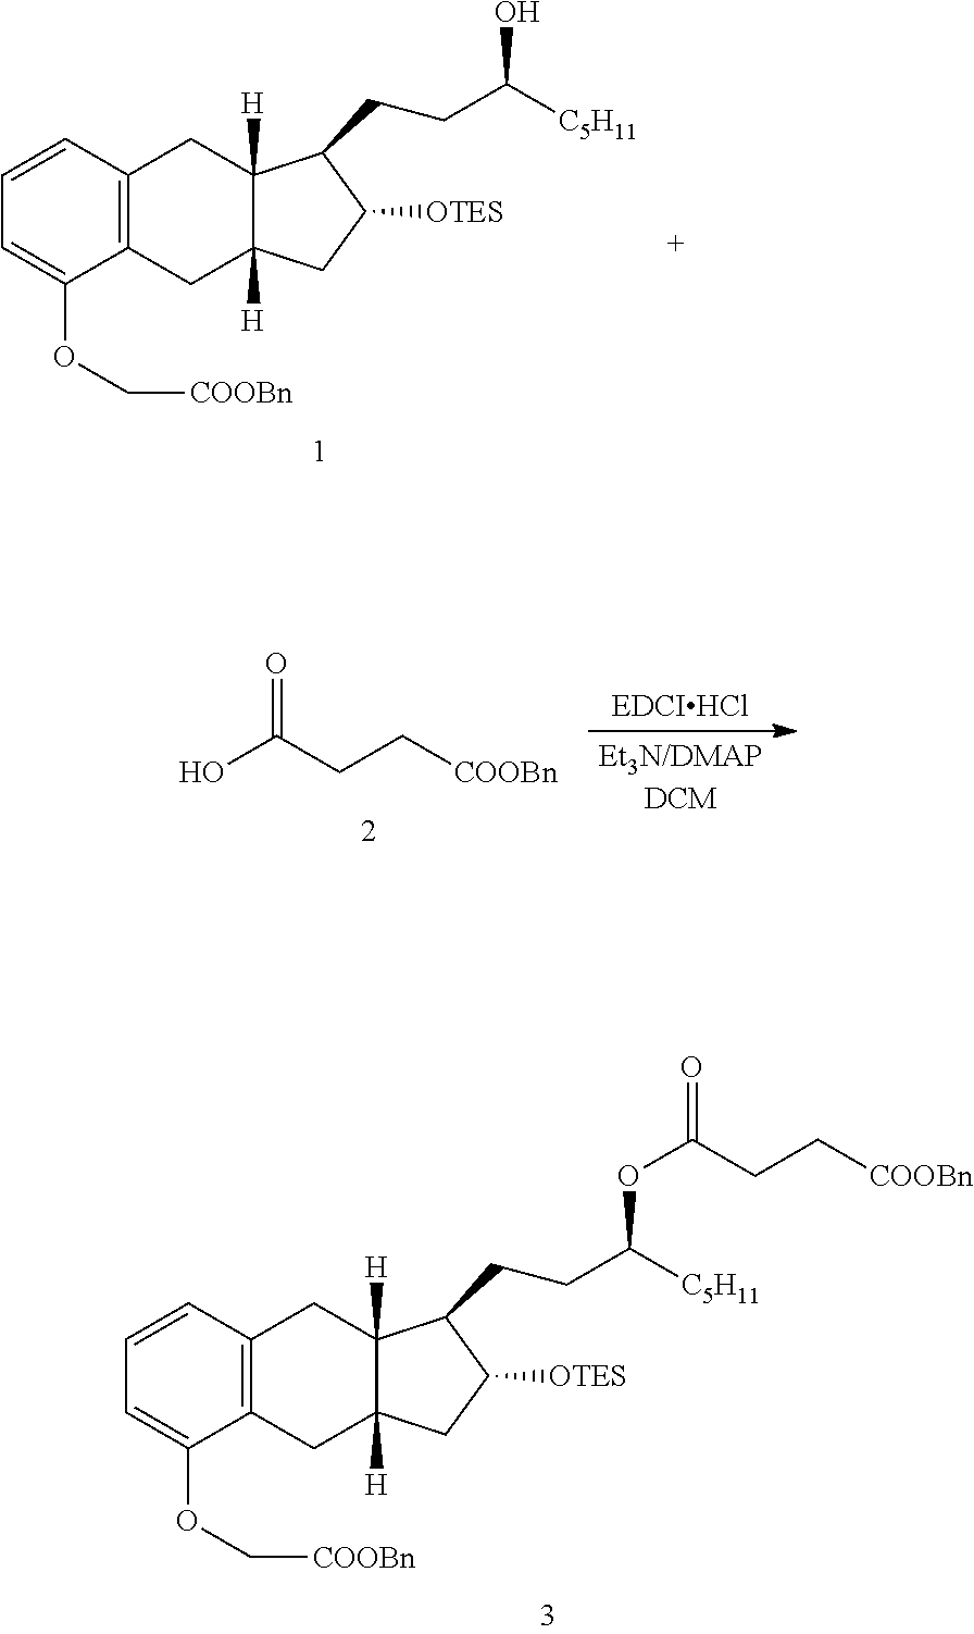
C12=C(C=CC=C1OC[COOBn])CC1([H])C([H])(C2)CC([OTES])C1CCC([C5H11])OC(CC[COOBn])=O.C12=C(C=CC=C1OC[COOBn])CC1([H])C([H])(C2)CC([OTES])C1CCC([C5H11])O.O=C(CC[COOBn])O
